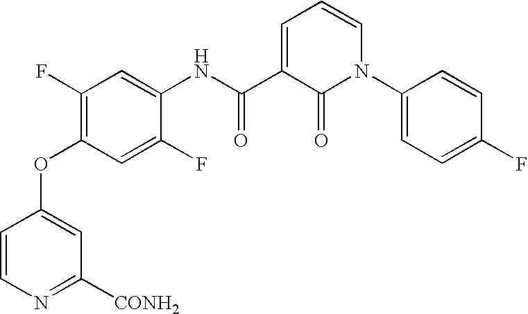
C1(F)=C(OC2=CC([CONH2])=NC=C2)C=C(F)C(NC(=O)C2=CC=CN(C3=CC=C(F)C=C3)C2=O)=C1
